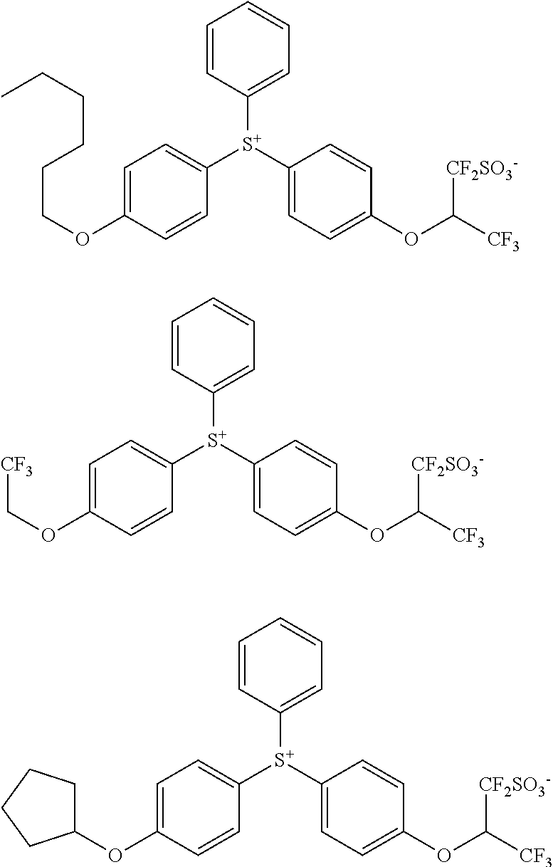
C1=CC([S+](C2=CC=C(OCCCCCC)C=C2)C2=CC=CC=C2)=CC=C1OC([CF3])[CF2SO3-].C1=CC([S+](C2=CC=C(OC[CF3])C=C2)C2=CC=CC=C2)=CC=C1OC([CF3])[CF2SO3-].C1=CC([S+](C2=CC=C(OC3CCCC3)C=C2)C2=CC=CC=C2)=CC=C1OC([CF3])[CF2SO3-]
